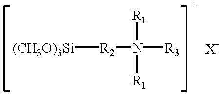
[(CH3O)3Si][R2]N([R3])([R1])[R1]
